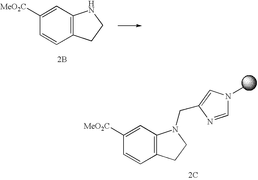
C1([MeO2C])=CC2=C(C=C1)CCN2.[2B].C1([MeO2C])=CC2=C(C=C1)CCN2CC1=CN(C)C=N1.[2C]
